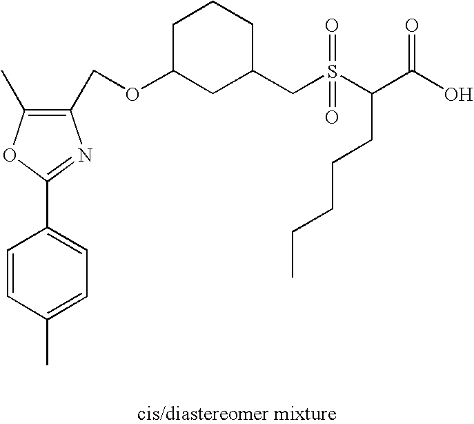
C1(COC2CC(CS(C(C(O)=O)CCCCC)(=O)=O)CCC2)=C(C)OC(C2=CC=C(C)C=C2)=N1
